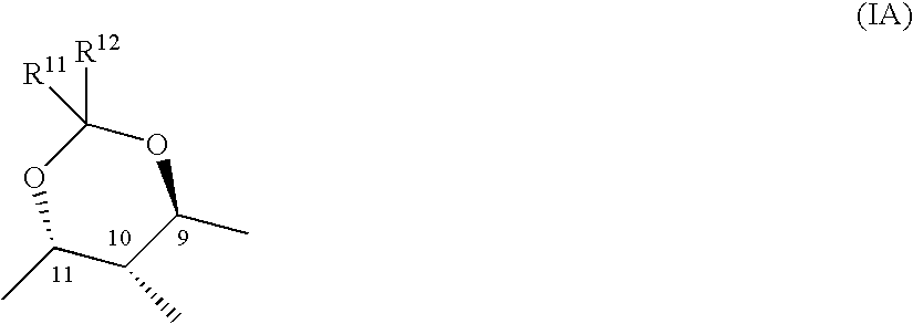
O1C([R12])([R11])OC(C)C(C)C1C
